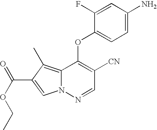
C1=C(F)C(OC2=C([CN])C=NN3C2=C(C)C(C(OCC)=O)=C3)=CC=C1N
